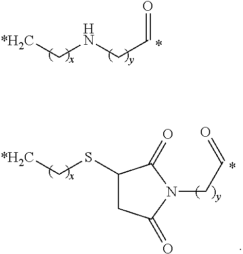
C(NCC=O)[*H2C].C(SC1CC(=O)N(CC=O)C1=O)[*H2C]
